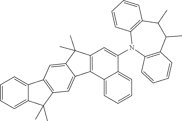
C12=CC=CC=C1C(C)(C)C1=C2C=C2C(C)(C)C3=C(C2=C1)C1=CC=CC=C1C(N1C2=C(C(C)C(C)C4=C1C=CC=C4)C=CC=C2)=C3
